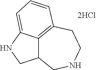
C12C3=C(CCNC1)C=CC=C3NC2.[2HCl]
